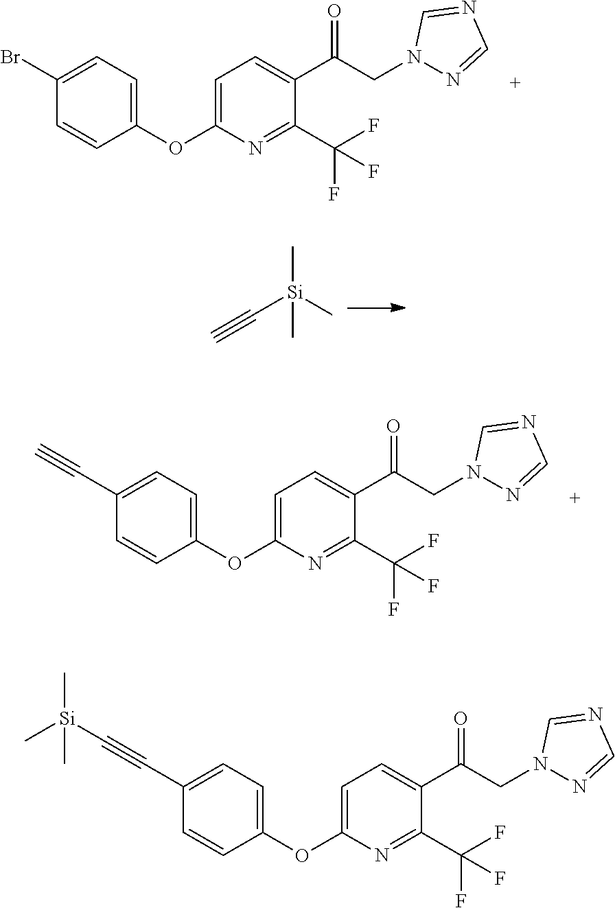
C1(Br)=CC=C(OC2=CC=C(C(CN3N=CN=C3)=O)C(C(F)(F)F)=N2)C=C1.C1(C#C)=CC=C(OC2=CC=C(C(CN3N=CN=C3)=O)C(C(F)(F)F)=N2)C=C1.C([Si](C)(C)C)#C.C1(C#C[Si](C)(C)C)=CC=C(OC2=CC=C(C(CN3N=CN=C3)=O)C(C(F)(F)F)=N2)C=C1
